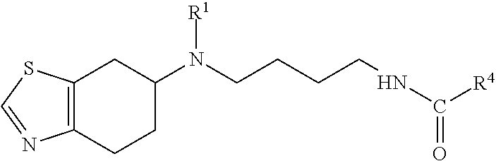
C12=C(CCC(N([R1])CCCCNC([R4])=O)C1)N=CS2
